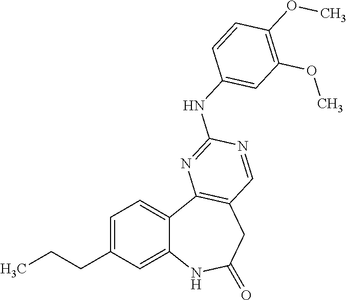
C1=C(CCC)C=C2C(=C1)C1=C(CC(=O)N2)C=NC(NC2=CC(OC)=C(OC)C=C2)=N1
